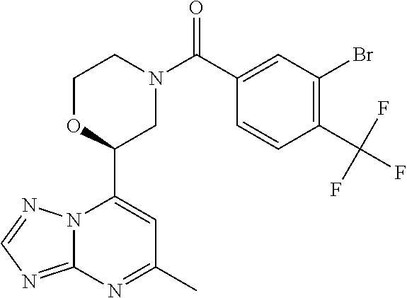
N12C(=NC=N1)N=C(C)C=C2C1CN(C(=O)C2=CC(Br)=C(C(F)(F)F)C=C2)CCO1
